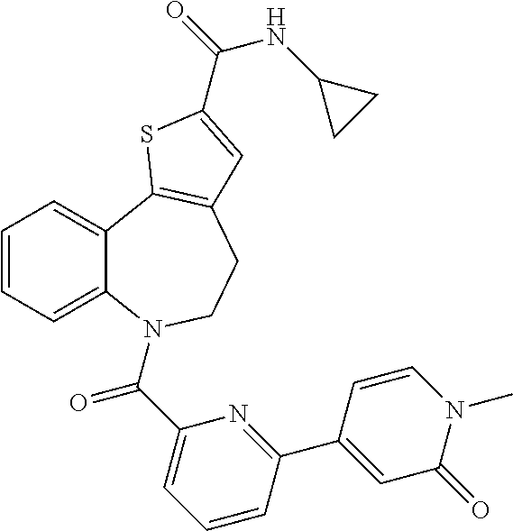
C12=CC=CC=C1N(C(=O)C1=CC=CC(C3=CC(=O)N(C)C=C3)=N1)CCC1=C2SC(C(NC2CC2)=O)=C1
